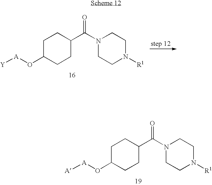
C1C(O[A][Y])CCC(C(=O)N2CCN([R1])CC2)C1.C1C(O[A][A])CCC(C(=O)N2CCN([R1])CC2)C1
